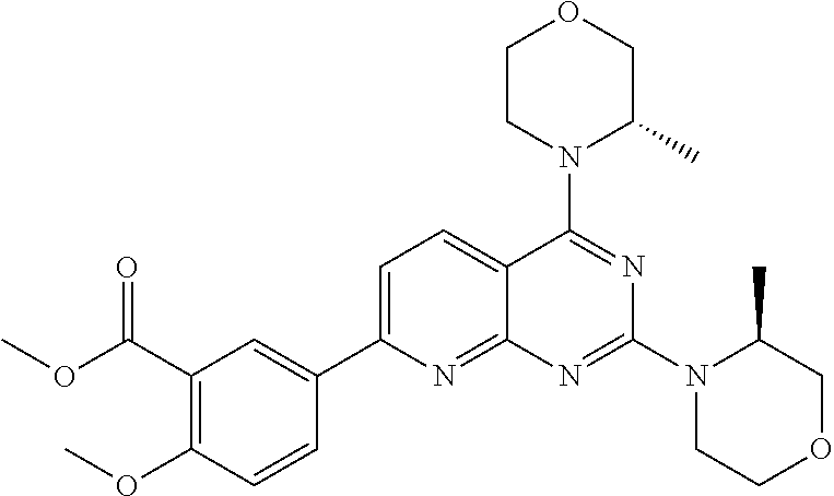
C1=C(C2=CC(C(OC)=O)=C(OC)C=C2)N=C2C(=C1)C(N1C(C)COCC1)=NC(N1CCOCC1C)=N2
